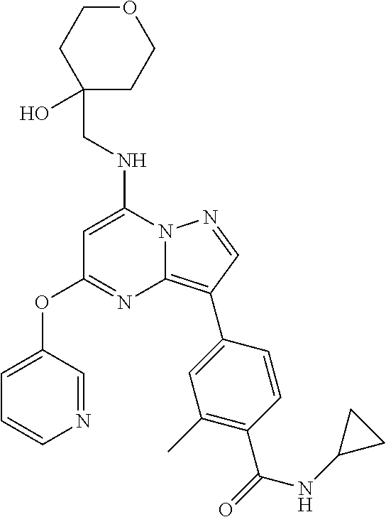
C(NC1=CC(OC2=CC=CN=C2)=NC2=C(C3=CC(C)=C(C(=O)NC4CC4)C=C3)C=NN12)C1(O)CCOCC1
